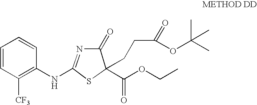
C1=CC([CF3])=C(NC2=NC(=O)C(C(OCC)=O)(CCC(=O)OC(C)(C)C)S2)C=C1
